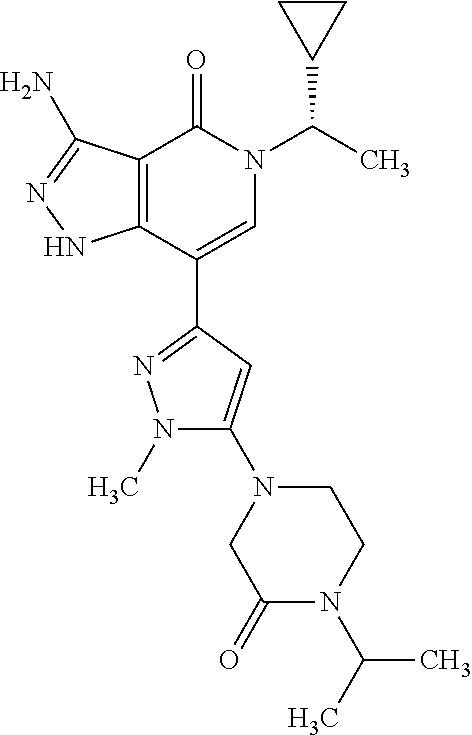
C12=C(C(C3=NN(C)C(N4CC(=O)N(C(C)C)CC4)=C3)=CN(C(C)C3CC3)C1=O)NN=C2N
